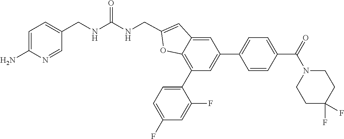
C1=C(N)N=CC(CNC(NCC2=CC3=CC(C4=CC=C(C(=O)N5CCC(F)(F)CC5)C=C4)=CC(C4=CC=C(F)C=C4F)=C3O2)=O)=C1
